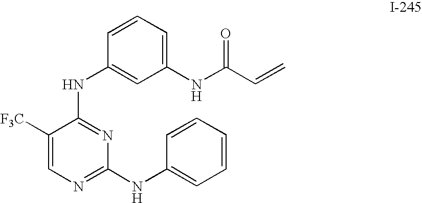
C1(NC(C=C)=O)=CC=CC(NC2=NC(NC3=CC=CC=C3)=NC=C2[F3C])=C1
